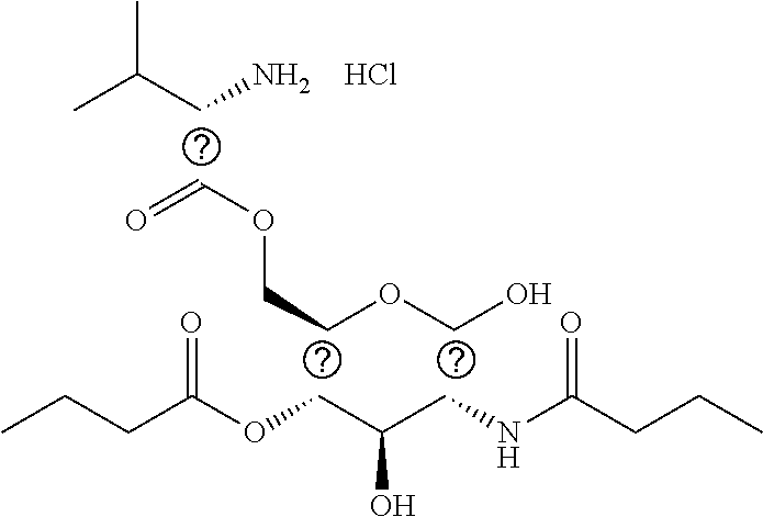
C(C(CNC(CCC)=O)O)OC(CCC)=O.C(OCO)COC=O.C(C(C)C)N.Cl
